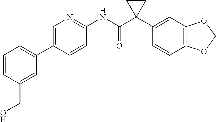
C1=C(C2=CC=CC(CO)=C2)C=CC(NC(C2(C3=CC4=C(C=C3)OCO4)CC2)=O)=N1
